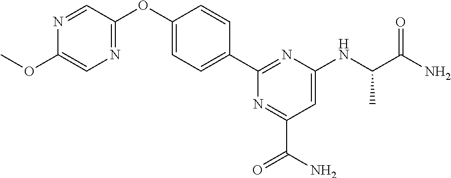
C1(C2=CC=C(OC3=NC=C(OC)N=C3)C=C2)=NC(NC(C(=O)N)C)=CC(C(N)=O)=N1
